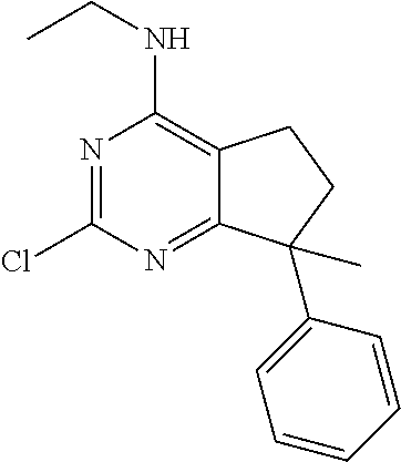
ClC1=NC(NCC)=C2C(=N1)C(C1=CC=CC=C1)(C)CC2
